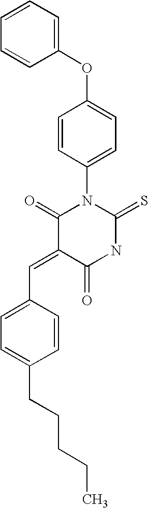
O=C1C(=CC2=CC=C(CCCCC)C=C2)C(=O)N(C2=CC=C(OC3=CC=CC=C3)C=C2)C(=S)N1
